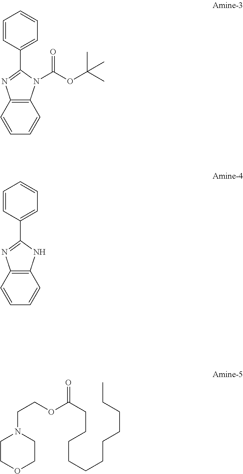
C1=CC(C2=NC3=C(N2C(OC(C)(C)C)=O)C=CC=C3)=CC=C1.C1=CC(C2=NC3=C(N2)C=CC=C3)=CC=C1.C1COCCN1CCOC(CCCCCCCCCCC)=O
